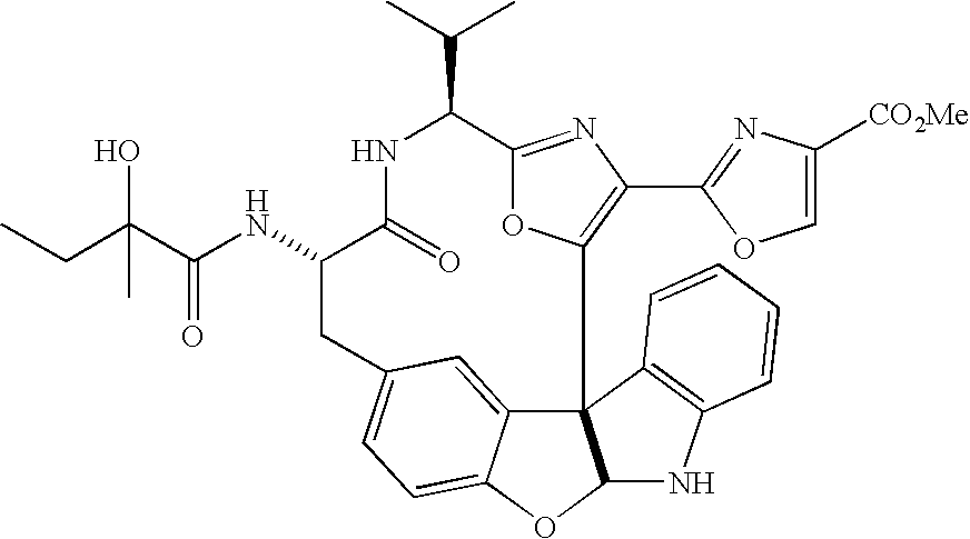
C123C4=CC(=CC=C4OC1NC1=C2C=CC=C1)CC(NC(=O)C(O)(CC)C)C(=O)NC(C(C)C)C1=NC(C2=NC([CO2Me])=CO2)=C3O1
